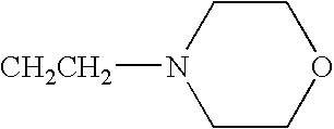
C1COCCN1[CH2CH2]
